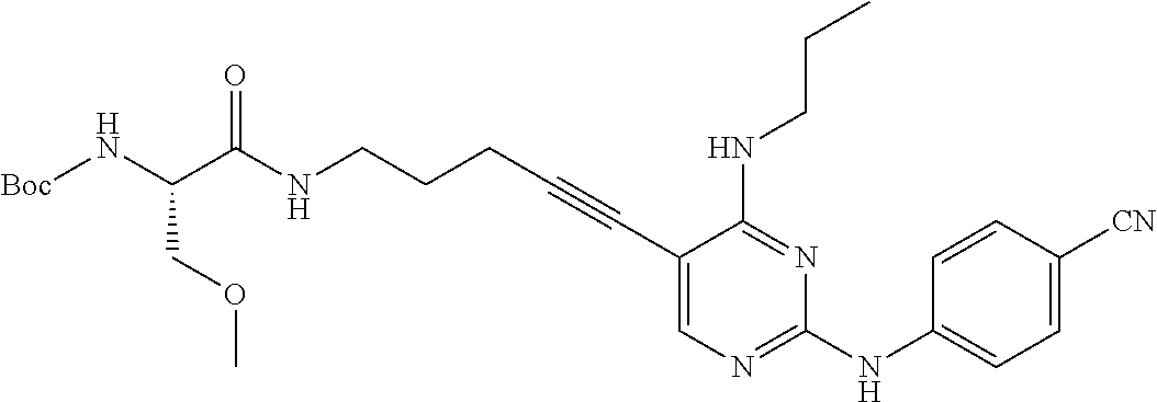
N(CCCC#CC1=CN=C(NC2=CC=C([CN])C=C2)N=C1NCCC)C(C(N[Boc])COC)=O
